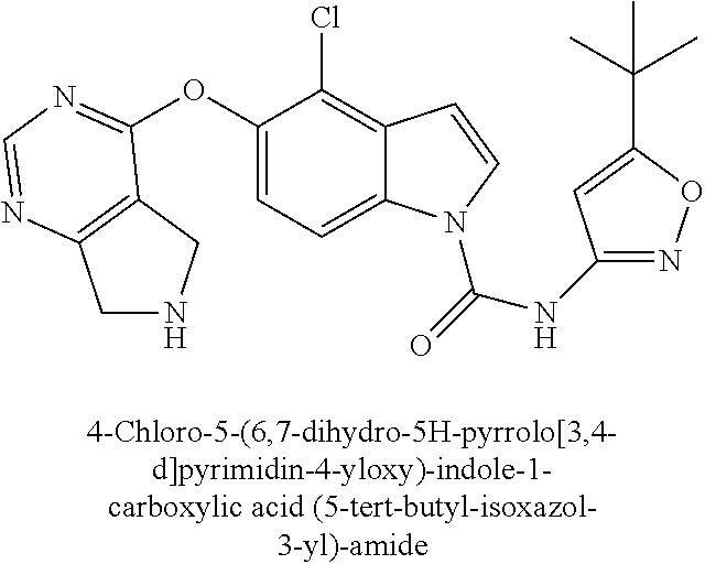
C1NCC2=C1N=CN=C2OC1=CC=C2C(=C1Cl)C=CN2C(=O)NC1=NOC(C(C)(C)C)=C1
